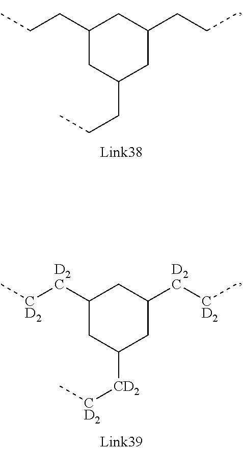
C1(CCC)CC(CCC)CC(CCC)C1.C1([D2C][CD2]C)CC([CD2][CD2]C)CC([D2C][CD2]C)C1
